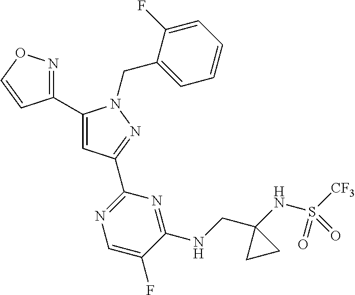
C1(C2=NOC=C2)=CC(C2=NC=C(F)C(NCC3(NS([CF3])(=O)=O)CC3)=N2)=NN1CC1=CC=CC=C1F
